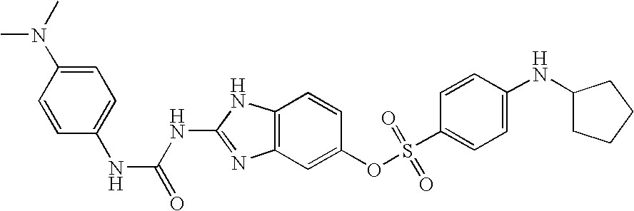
C12=C(C=C(OS(C3=CC=C(NC4CCCC4)C=C3)(=O)=O)C=C1)N=C(NC(=O)NC1=CC=C(N(C)C)C=C1)N2
